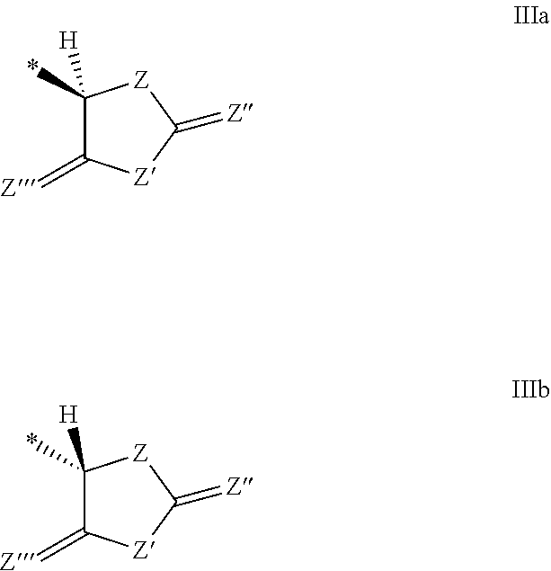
C1(*)([H])C(=[Z])[Z]C(=[Z])[Z]1.C1(*)([H])C(=[Z])[Z]C(=[Z])[Z]1
